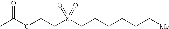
C(CCCCC[Me])S(CCOC(C)=O)(=O)=O
